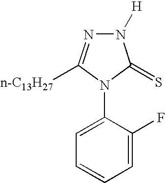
C1=C(N2C(=S)N([H])N=C2[n-C13H27])C(F)=CC=C1
